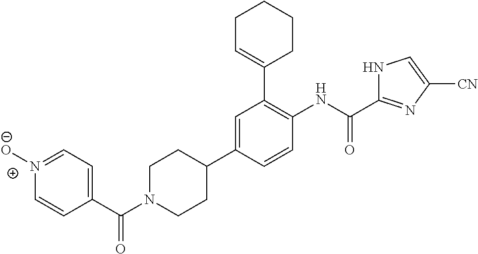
C1N(C(C2=CC=N([O-])C=C2)=O)CCC(C2=CC(C3=CCCCC3)=C(NC(=O)C3=NC([CN])=CN3)C=C2)C1
